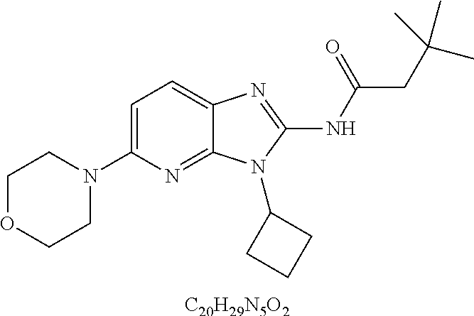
[C20H29N5O2].C1=C(N2CCOCC2)N=C2C(=C1)N=C(NC(CC(C)(C)C)=O)N2C1CCC1
